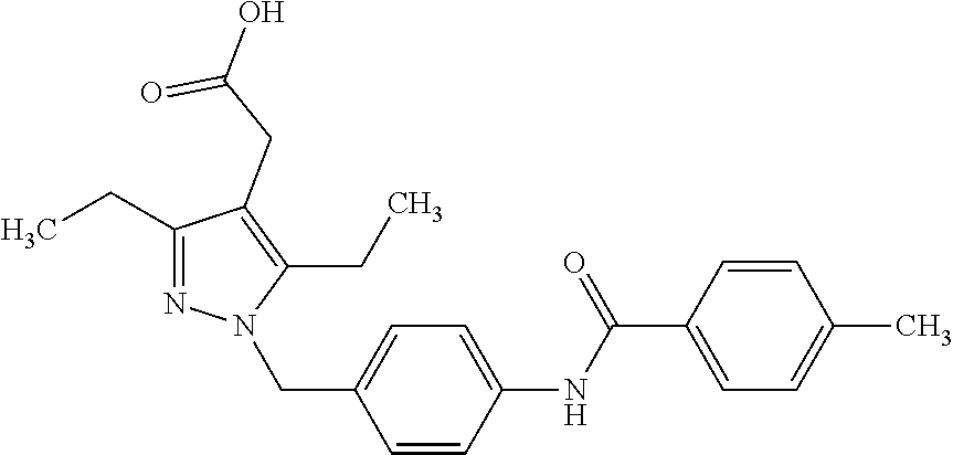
C1(CC)=NN(CC2=CC=C(NC(C3=CC=C(C)C=C3)=O)C=C2)C(CC)=C1CC(=O)O
